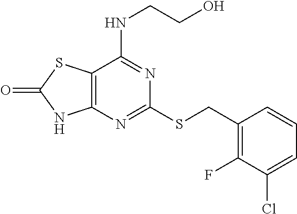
C12=C(N=C(SCC3=C(F)C(Cl)=CC=C3)N=C1NCCO)NC(=O)S2
